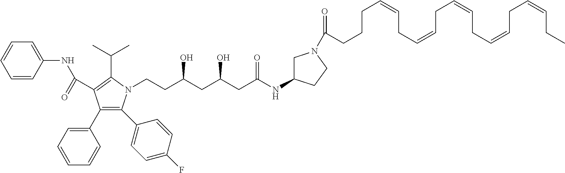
C1=CC(NC(=O)C2=C(C(C)C)N(CCC(CC(CC(NC3CN(C(=O)CCCC=CCC=CCC=CCC=CCC=CCC)CC3)=O)O)O)C(C3=CC=C(F)C=C3)=C2C2=CC=CC=C2)=CC=C1
